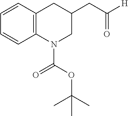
C1=CC=CC2=C1CC(CC([H])=O)CN2C(OC(C)(C)C)=O
